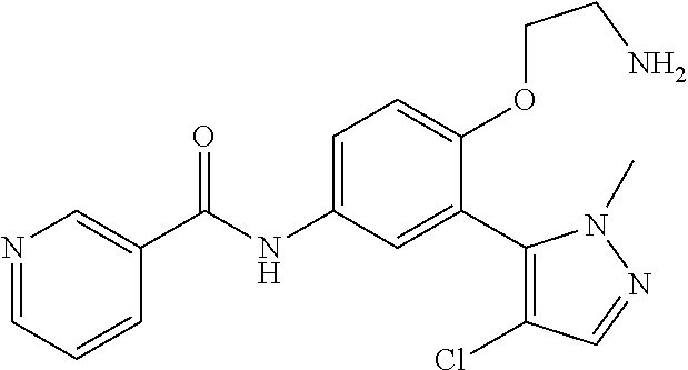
N1=CC=CC(C(=O)NC2=CC=C(OCCN)C(C3=C(Cl)C=NN3C)=C2)=C1
